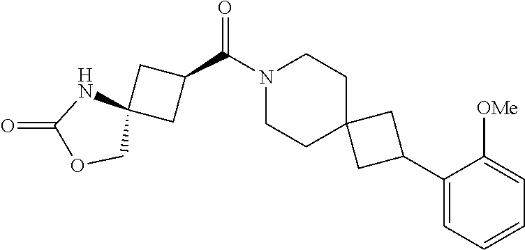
N1(C(C2CC3(C2)NC(=O)OC3)=O)CCC2(CC1)CC(C1=CC=CC=C1[OMe])C2
